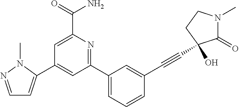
C1=NN(C)C(C2=CC(C3=CC=CC(C#CC4(O)C(=O)N(C)CC4)=C3)=NC(C(N)=O)=C2)=C1
